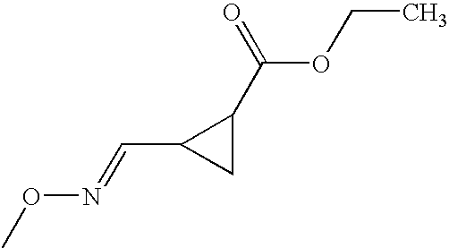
CON=CC1CC1C(OCC)=O
